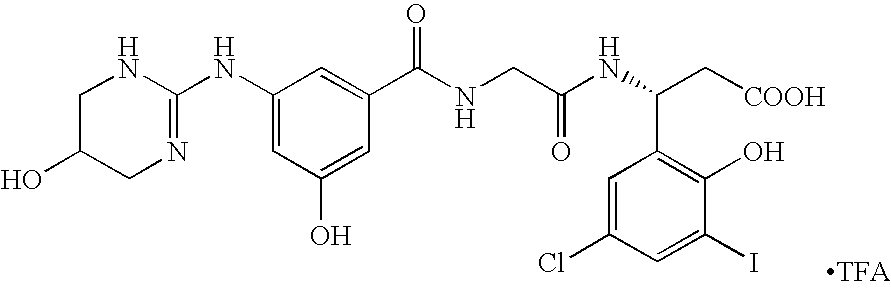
C1(NC2=NCC(O)CN2)=CC(O)=CC(C(NCC(NC(C[COOH])C2=C(O)C(I)=CC(Cl)=C2)=O)=O)=C1
